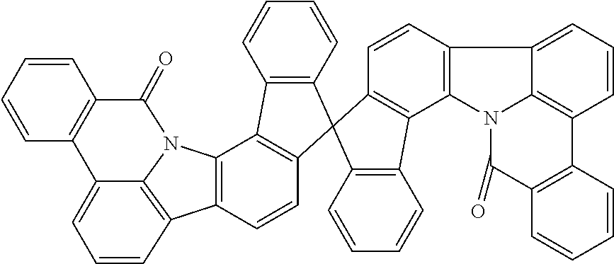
C12=C(C=CC3=C1C1=C(C=CC=C1)C31C3=C(C4=C(C=C3)C3=CC=CC5=C3N4C(=O)C3=C5C=CC=C3)C3=C1C=CC=C3)C1=C3N2C(=O)C2=C(C3=CC=C1)C=CC=C2
